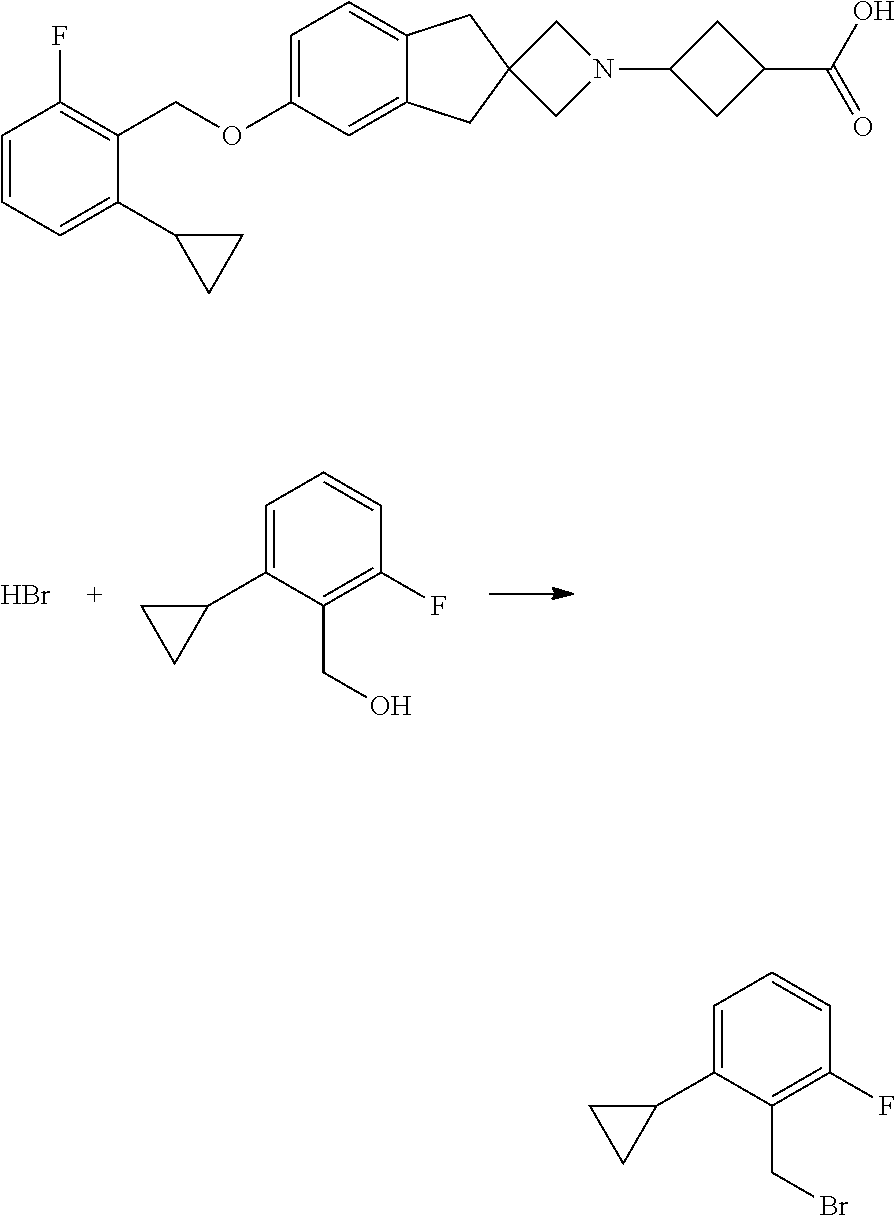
Br.C1=C(C2CC2)C(CO)=C(F)C=C1.C1=C(OCC2=C(F)C=CC=C2C2CC2)C=C2C(=C1)CC1(C2)CN(C2CC(C(O)=O)C2)C1.C1=C(C2CC2)C(CBr)=C(F)C=C1
